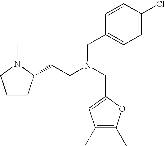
C1CC(CCN(CC2=CC(C)=C(C)O2)CC2=CC=C(Cl)C=C2)N(C)C1
